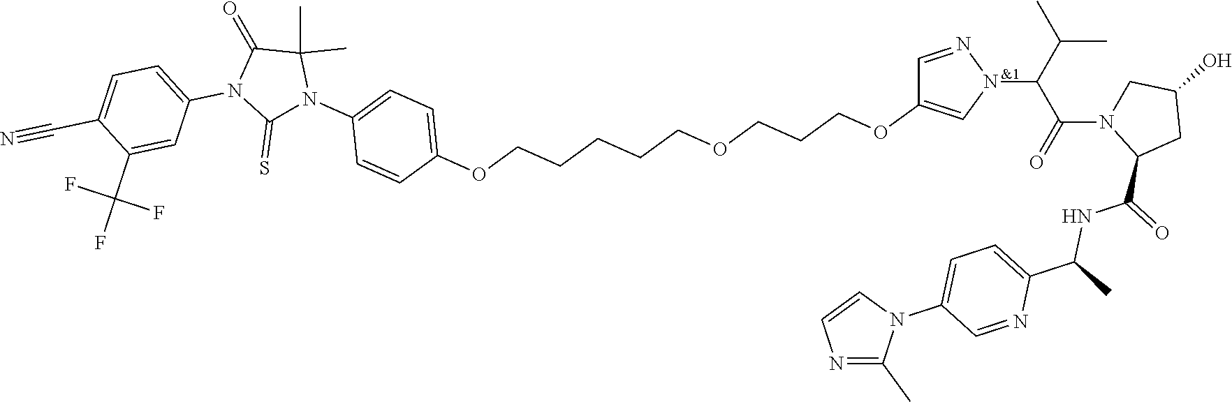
C1=NN(C(C(=O)N2CC(O)CC2C(=O)NC(C)C2=CC=C(N3C=CN=C3C)C=N2)C(C)C)C=C1OCCCOCCCCCOC1=CC=C(N2C(C)(C)C(=O)N(C3=CC=C(C#N)C(C(F)(F)F)=C3)C2=S)C=C1
